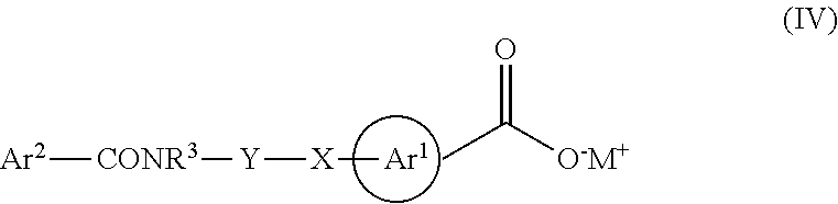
[Ar2][CONR3][Y][X][Ar1].CC([O-M+])=O
